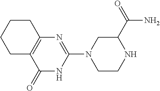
C1(=O)NC(N2CCNC(C(=O)N)C2)=NC2=C1CCCC2
